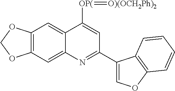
C12=CC3=C(C=C1C([OP(]=[O)(OCH2Ph)2])=CC(C1=COC4=C1C=CC=C4)=N2)OCO3
